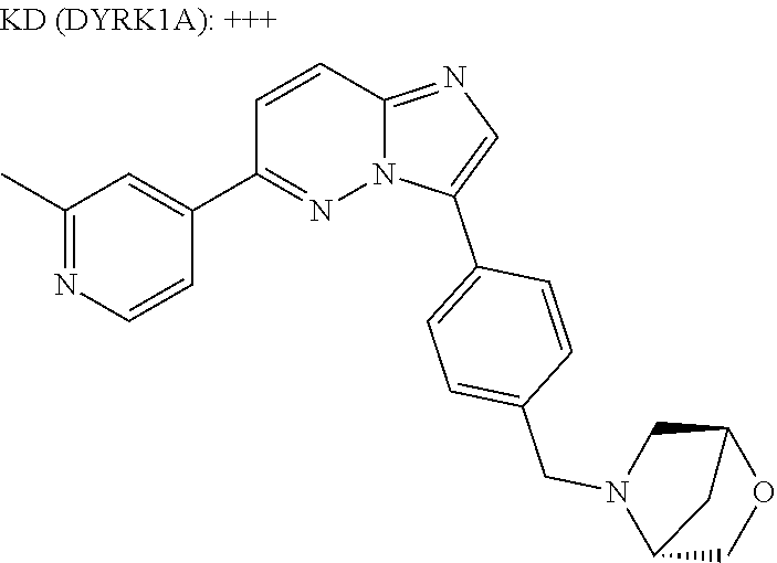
C1(C)=NC=CC(C2=NN3C(=NC=C3C3=CC=C(CN4C5COC(C4)C5)C=C3)C=C2)=C1
